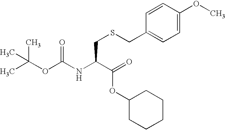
CC(OC(NC(C(=O)OC1CCCCC1)CSCC1=CC=C(OC)C=C1)=O)(C)C
